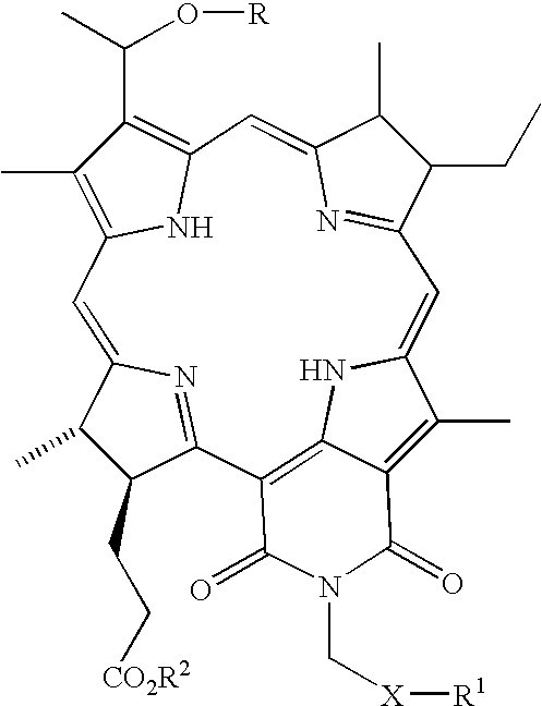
C1=C2NC3=C(C4=NC(=CC5=C(C)C(C(C)O[R])=C(N5)C=C5N=C1C(CC)C5C)C(C)C4CC[CO2R2])C(=O)N(C[X][R1])C(=O)C3=C2C
